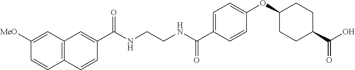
C(NCCNC(C1=CC=C(OC2CCC(C(=O)O)CC2)C=C1)=O)(=O)C1=CC2=C(C=C1)C=CC([MeO])=C2
